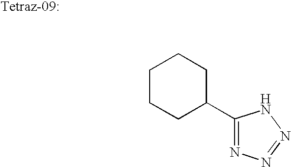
C1CCC(C2=NN=NN2)CC1
